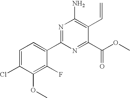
C1=C(Cl)C(OC)=C(F)C(C2=NC(N)=C(C=C)C(C(OC)=O)=N2)=C1
